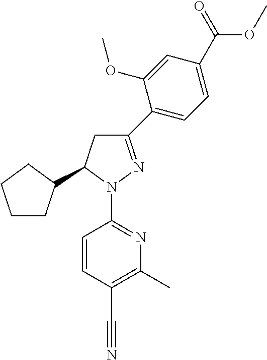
C1CC(C2CC(C3=CC=C(C(=O)OC)C=C3OC)=NN2C2=NC(C)=C(C#N)C=C2)CC1
